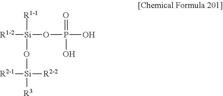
[R1-2][Si](OP(O)(=O)O)([R1-1])O[Si]([R3])([R2-2])[R2-1]
